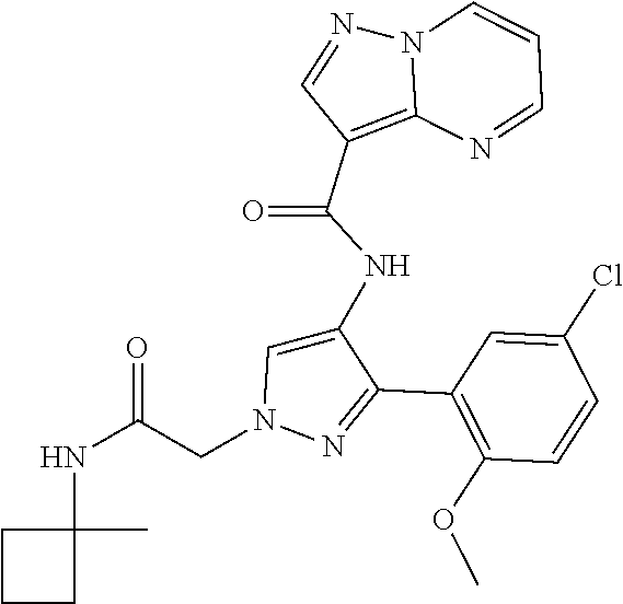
C1(C2=NN(CC(NC3(C)CCC3)=O)C=C2NC(C2=C3N(N=C2)C=CC=N3)=O)=C(OC)C=CC(Cl)=C1
